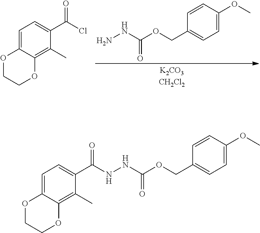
NNC(OCC1=CC=C(OC)C=C1)=O.C1=C2C(=C(C)C(C(Cl)=O)=C1)OCCO2.N(C(OCC1=CC=C(OC)C=C1)=O)NC(C1=CC=C2C(=C1C)OCCO2)=O
